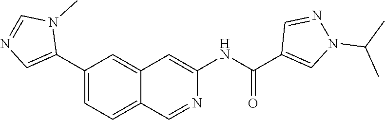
C1(C2=CN=CN2C)=CC=C2C(=C1)C=C(NC(=O)C1=CN(C(C)C)N=C1)N=C2
